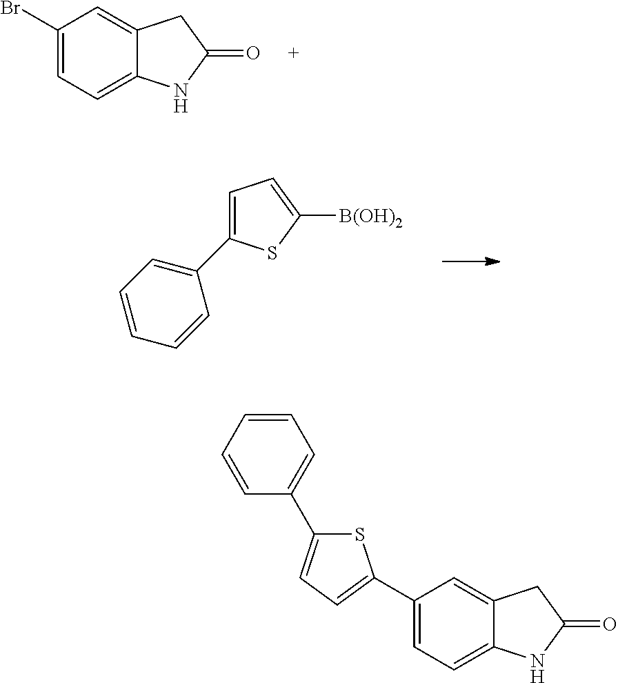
C1(Br)=CC=C2C(=C1)CC(=O)N2.C1(C2=CC=C([B(OH)2])S2)=CC=CC=C1.C1(C2=CC=C(C3=CC=CC=C3)S2)=CC=C2C(=C1)CC(=O)N2
